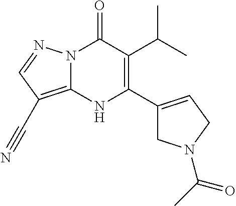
N12C(=C(C#N)C=N1)NC(C1=CCN(C(C)=O)C1)=C(C(C)C)C2=O
